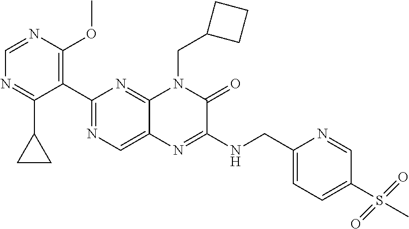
C1(C2=NC=C3C(=N2)N(CC2CCC2)C(=O)C(NCC2=CC=C(S(C)(=O)=O)C=N2)=N3)=C(OC)N=CN=C1C1CC1
